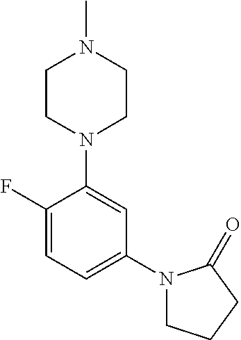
C1(F)=CC=C(N2CCCC2=O)C=C1N1CCN(C)CC1
